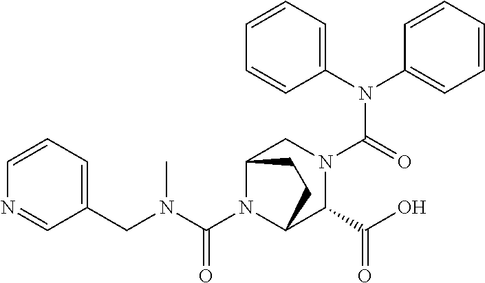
C1(N(C2=CC=CC=C2)C(=O)N2CC3N(C(N(CC4=CC=CN=C4)C)=O)C(C2C(O)=O)CC3)=CC=CC=C1
